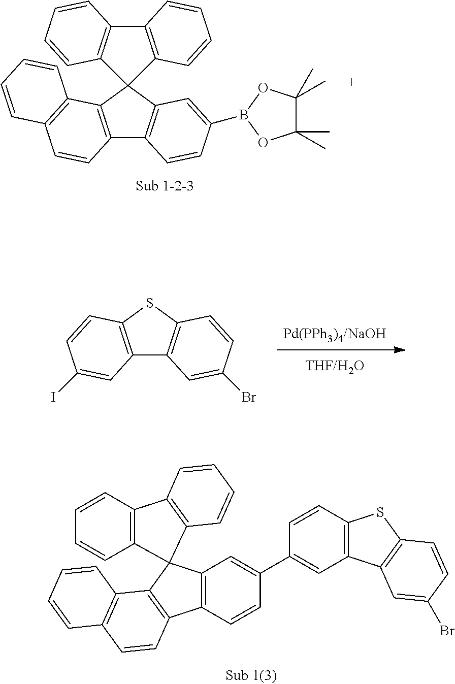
C1=CC2=C(C=C1)C1=C(C23C2=C(C=CC(C4=CC5=C(C=C4)SC4=C5C=C(Br)C=C4)=C2)C2=C3C3=C(C=C2)C=CC=C3)C=CC=C1.C12=C(SC3=C1C=C(Br)C=C3)C=CC(I)=C2.C12=C(C3=C(C=C1)C=CC=C3)C1(C3=C2C=CC(B2OC(C)(C)C(C)(C)O2)=C3)C2=C(C3=C1C=CC=C3)C=CC=C2
